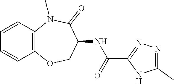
C12=C(N(C)C(=O)C(NC(C3=NN=C(C)N3)=O)CO1)C=CC=C2
